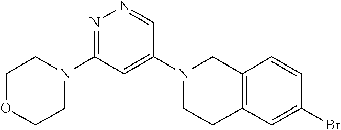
N1=C(N2CCOCC2)C=C(N2CCC3=C(C2)C=CC(Br)=C3)C=N1
